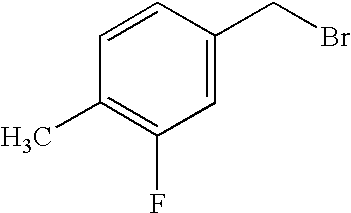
C1=CC(CBr)=CC(F)=C1C
